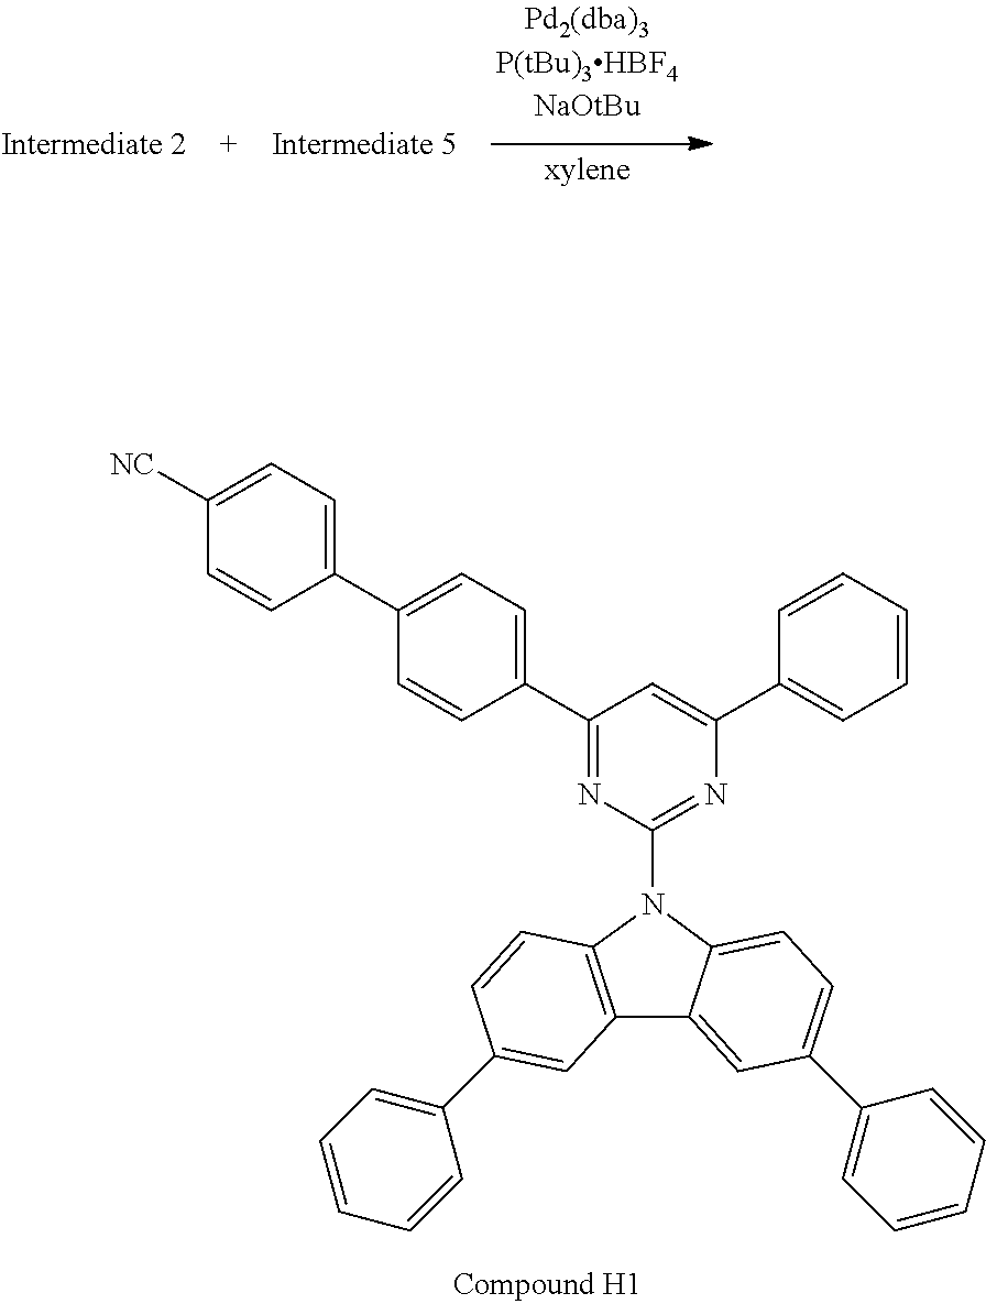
C1(C2=CC=C(C3=NC(N4C5=C(C6=CC(C7=CC=CC=C7)=CC=C46)C=C(C4=CC=CC=C4)C=C5)=NC(C4=CC=CC=C4)=C3)C=C2)=CC=C([NC])C=C1
